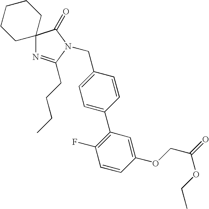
C1=C(CN2C(CCCC)=NC3(C2=O)CCCCC3)C=CC(C2=C(F)C=CC(OCC(=O)OCC)=C2)=C1
